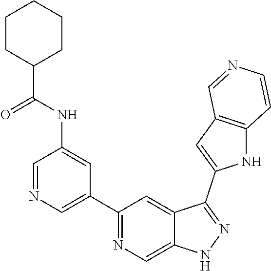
C1(C2=CN=CC(NC(C3CCCCC3)=O)=C2)=NC=C2C(=C1)C(C1=CC3=C(N1)C=CN=C3)=NN2
